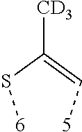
[6]SC(=C[5])[CD3]
